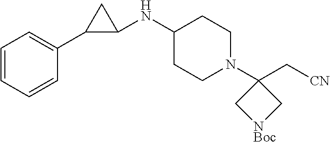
C1=CC=C(C2CC2NC2CCN(C3(C[CN])C[NBoc]C3)CC2)C=C1
